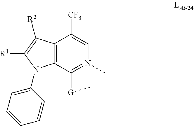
C12=C(C([G]C)=N(C)C=C1[CF3])N(C1=CC=CC=C1)C([R1])=C2[R2]
